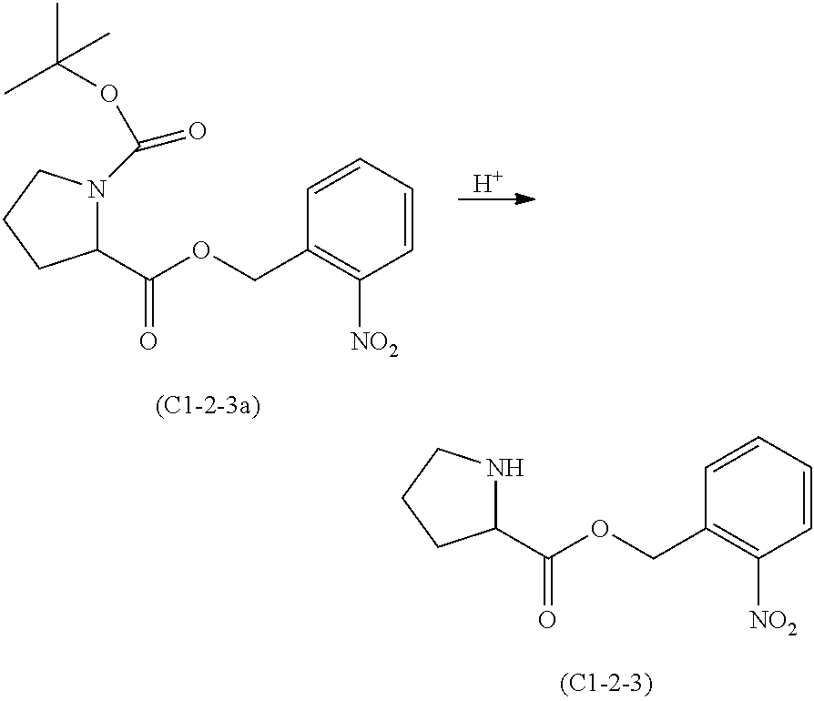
C1=CC([NO2])=C(COC(=O)C2N(C(=O)OC(C)(C)C)CCC2)C=C1.[H].C1=CC([NO2])=C(COC(=O)C2NCCC2)C=C1
